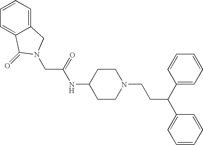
C1(NC(CN2C(=O)C3=CC=CC=C3C2)=O)CCN(CCC(C2=CC=CC=C2)C2=CC=CC=C2)CC1
